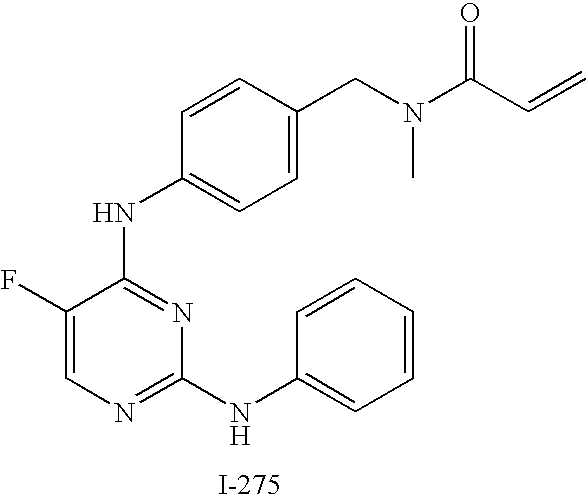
N(C1=NC(NC2=CC=CC=C2)=NC=C1F)C1=CC=C(CN(C(C=C)=O)C)C=C1
